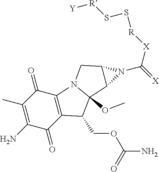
C1(=O)C(C)=C(N)C(=O)C2=C1N1C(OC)(C2COC(N)=O)C2C(C1)N2C(=[X])[X][R]SS[R][Y]
